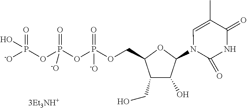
N1(C2C(O)C(CO)C(COP(OP(OP([-O])(=O)O)(=O)[-O])(=O)[-O])O2)C(=O)NC(=O)C(C)=C1
